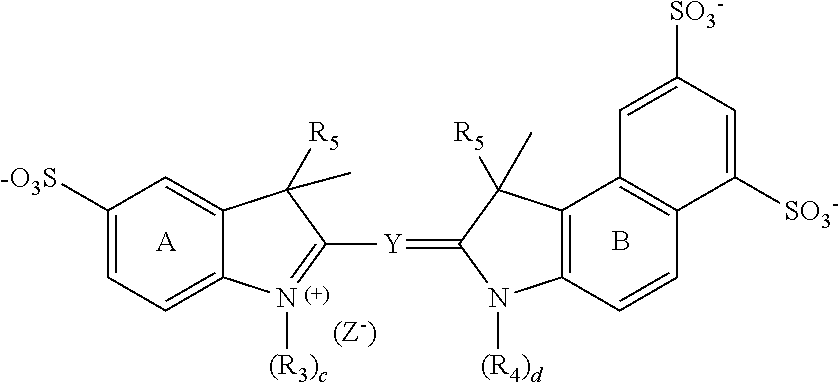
[A].B.C1=C2C(=CC([-O3S])=C1)C([R5])(C)C([Y]=C1N([(R4)d])C3=C(C1([R5])C)C1=C(C=C3)C([SO3-])=CC([SO3-])=C1)=N2[(R3)c]
